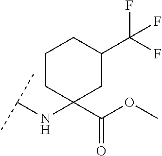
C(NC1(C(OC)=O)CC(C(F)(F)F)CCC1)(C)C
